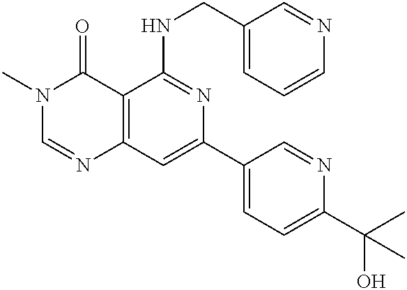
C12=C(C=C(C3=CC=C(C(C)(O)C)N=C3)N=C1NCC1=CC=CN=C1)N=CN(C)C2=O
